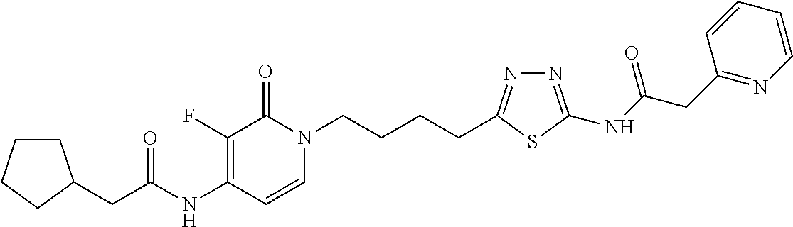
C1(NC(=O)CC2CCCC2)=C(F)C(=O)N(CCCCC2=NN=C(NC(CC3=NC=CC=C3)=O)S2)C=C1
